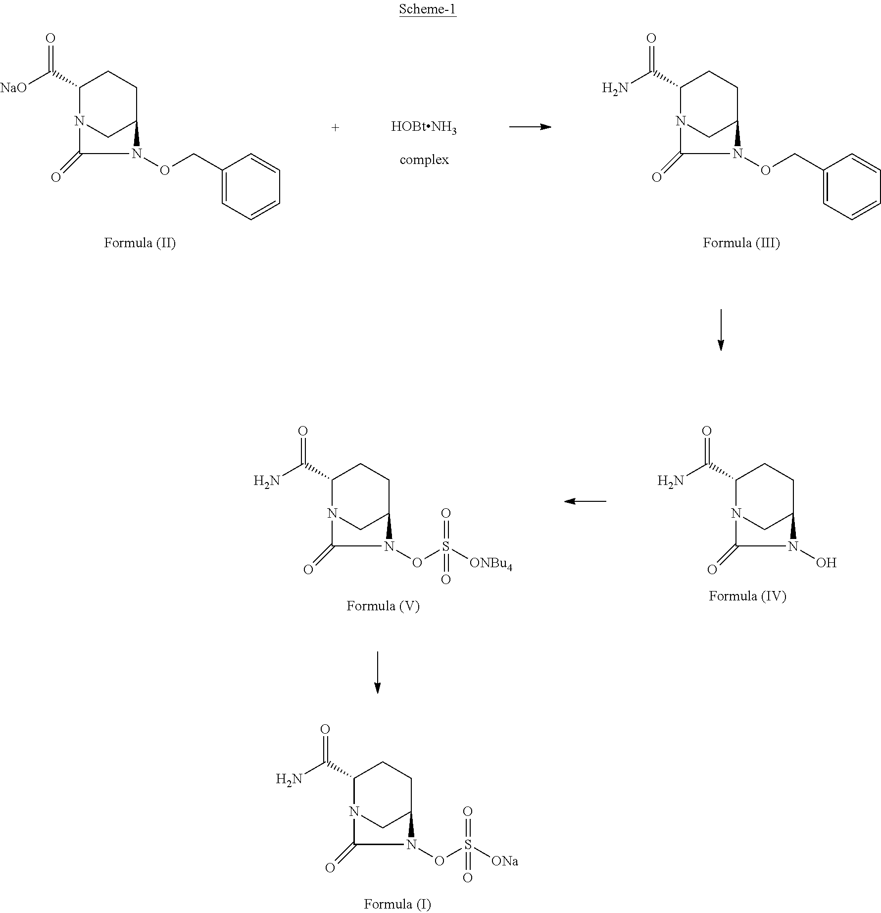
C1(C([NaO])=O)N2CC(CC1)N(OCC1=CC=CC=C1)C2=O.[HOBtNH3].C1(C(N)=O)N2CC(CC1)N(OCC1=CC=CC=C1)C2=O.C1(C(N)=O)N2CC(CC1)N(OS([ONa])(=O)=O)C2=O.C1(C(N)=O)N2CC(CC1)N(O)C2=O.C1(C(N)=O)N2CC(CC1)N(OS([ONBu4])(=O)=O)C2=O
